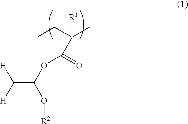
C(C(OC(=O)C(C)(CC)[R1])O[R2])([H])[H]
